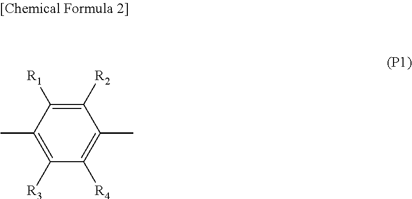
C1([R2])=C([R1])C(C)=C([R3])C([R4])=C1C
